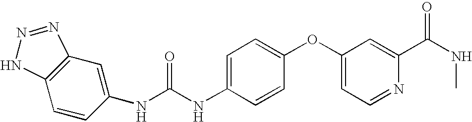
C1(NC(NC2=CC=C(OC3=CC=NC(C(NC)=O)=C3)C=C2)=O)=CC2=C(C=C1)NN=N2
